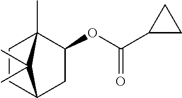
C1CC2(C)C(OC(C3CC3)=O)CC1C2(C)C
